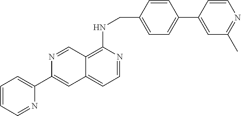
C12=C(NCC3=CC=C(C4=CC(C)=NC=C4)C=C3)N=CC=C1C=C(C1=CC=CC=N1)N=C2
